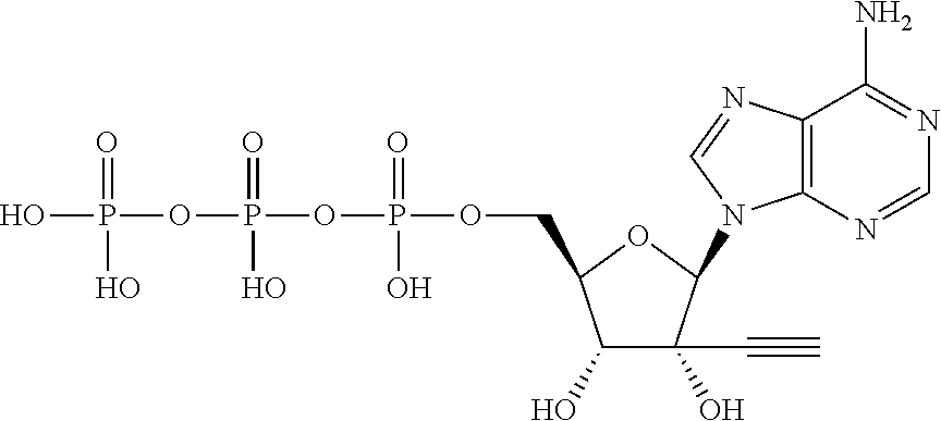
OP(=O)(OP(=O)(O)OP(=O)(O)OCC1C(O)C(O)(C#C)C(N2C3=C(N=C2)C(N)=NC=N3)O1)O
